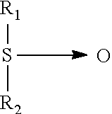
S([R2])[R1].O
